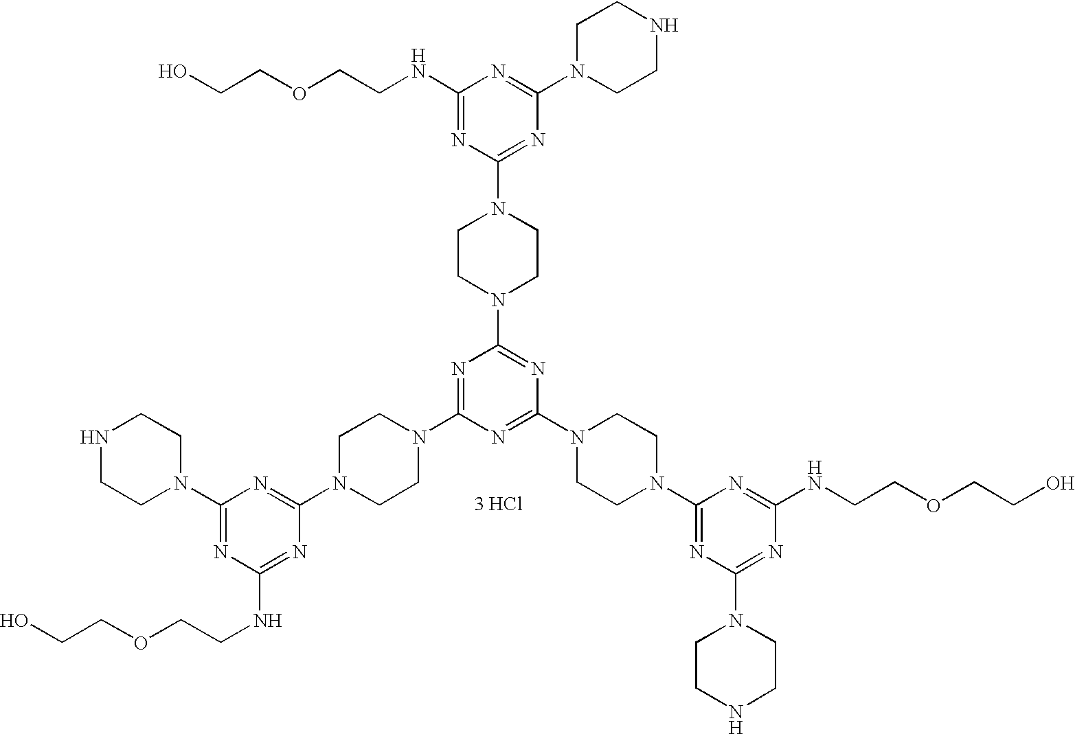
N1CCN(C2=NC(NCCOCCO)=NC(N3CCN(C4=NC(N5CCN(C6=NC(N7CCNCC7)=NC(NCCOCCO)=N6)CC5)=NC(N5CCN(C6=NC(N7CCNCC7)=NC(NCCOCCO)=N6)CC5)=N4)CC3)=N2)CC1.[3 HCl]
